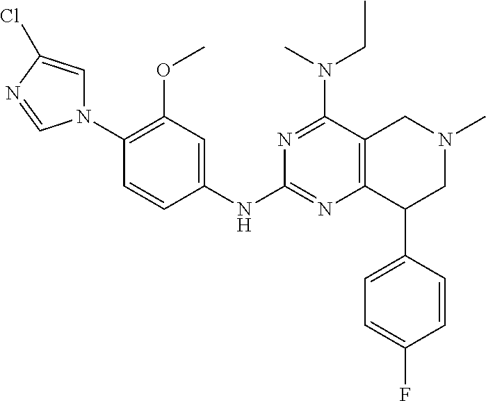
C1=C(C2CN(C)CC3=C2N=C(NC2=CC(OC)=C(N4C=C(Cl)N=C4)C=C2)N=C3N(C)CC)C=CC(F)=C1
